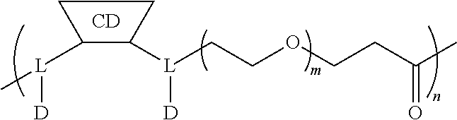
[L]([D])(C1C([L]([D])CCOCCC(C)=O)CC1)C.[CD]
